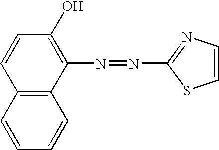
C12=C(C(N=NC3=NC=CS3)=C(O)C=C1)C=CC=C2
